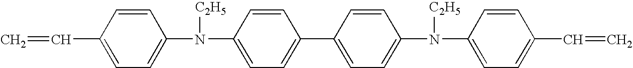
C=CC1=CC=C(N([C2H5])C2=CC=C(C3=CC=C(N([C2H5])C4=CC=C(C=C)C=C4)C=C3)C=C2)C=C1
